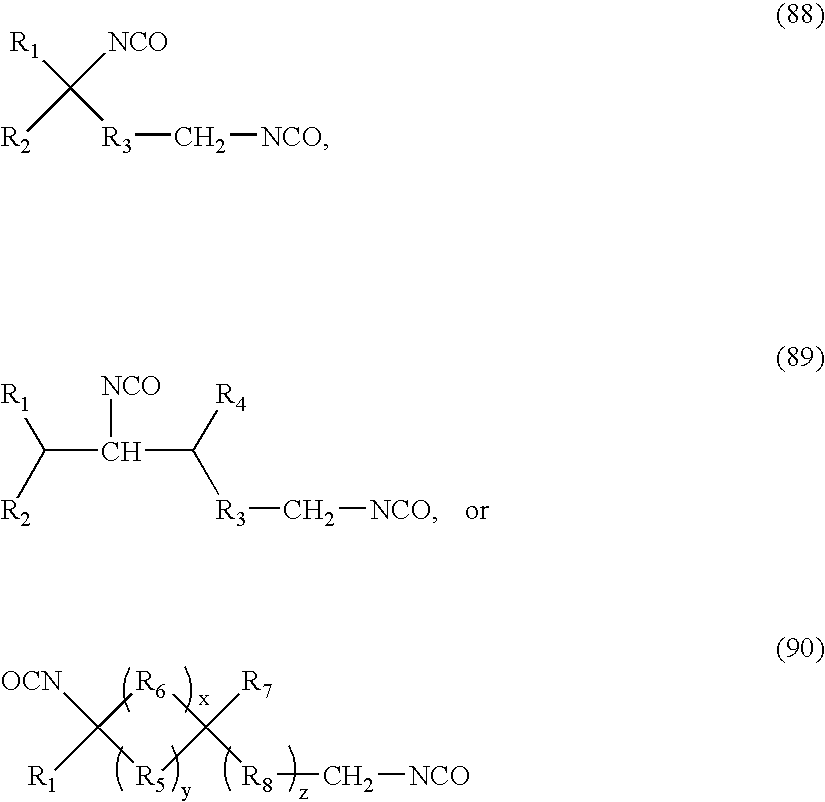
C([NCO])([R3]C[NCO])([R1])[R2].C([R8]C1([R7])[R5]C([R1])([OCN])[R6]1)[NCO].C([R3]C[NCO])([R4])C(C([R1])[R2])[NCO]
